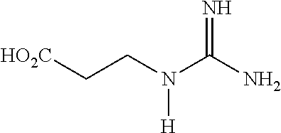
C(CN(C(N)=N)[H])[HO2C]
